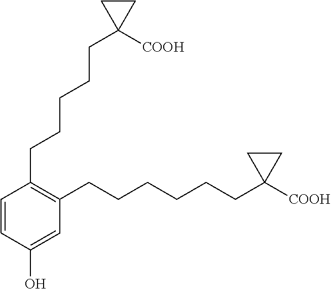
C1=CC(O)=CC(CCCCCCC2([COOH])CC2)=C1CCCCCC1([COOH])CC1
